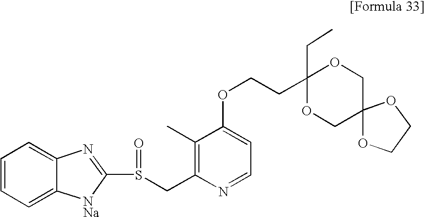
O(CCC1(CC)OCC2(CO1)OCCO2)C1=CC=NC(CS(C2=NC3=CC=CC=C3[NNa]2)=O)=C1C
